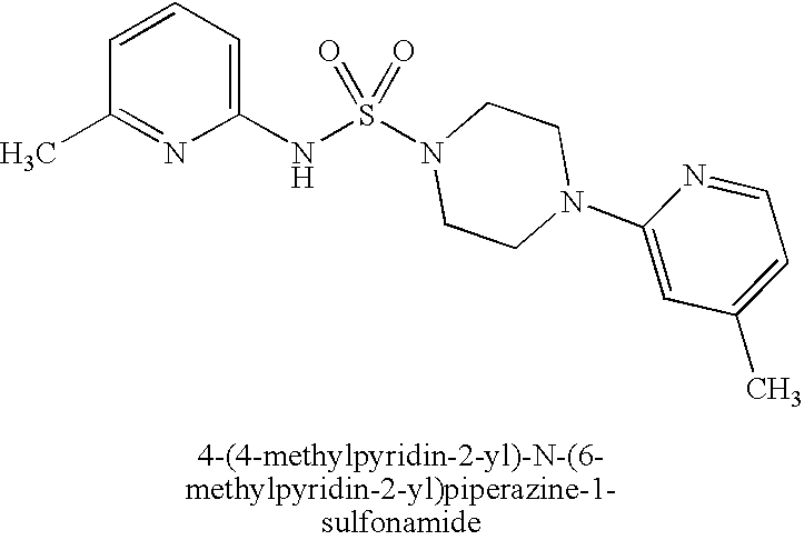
C1=CC=C(NS(N2CCN(C3=CC(C)=CC=N3)CC2)(=O)=O)N=C1C
